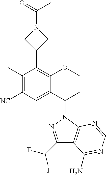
C1(C(C)N2N=C(C(F)F)C3=C2N=CN=C3N)=CC([NC])=C(C)C(C2CN(C(C)=O)C2)=C1OC
